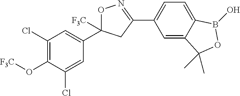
O1C(C2=CC(Cl)=C(O[F3C])C(Cl)=C2)([F3C])CC(C2=CC=C3C(=C2)C(C)(C)OB3O)=N1
